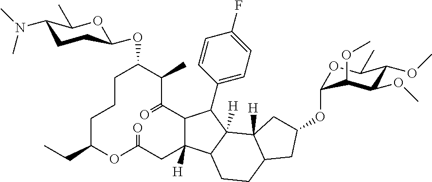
C12C([H])(C3C([H])(C1C1=CC=C(F)C=C1)C1([H])C(CC3)CC(OC3OC(C)C(OC)C(OC)C3OC)C1)CC(=O)OC(CC)CCCC(OC1OC(C)C(N(C)C)CC1)C(C)C2=O
